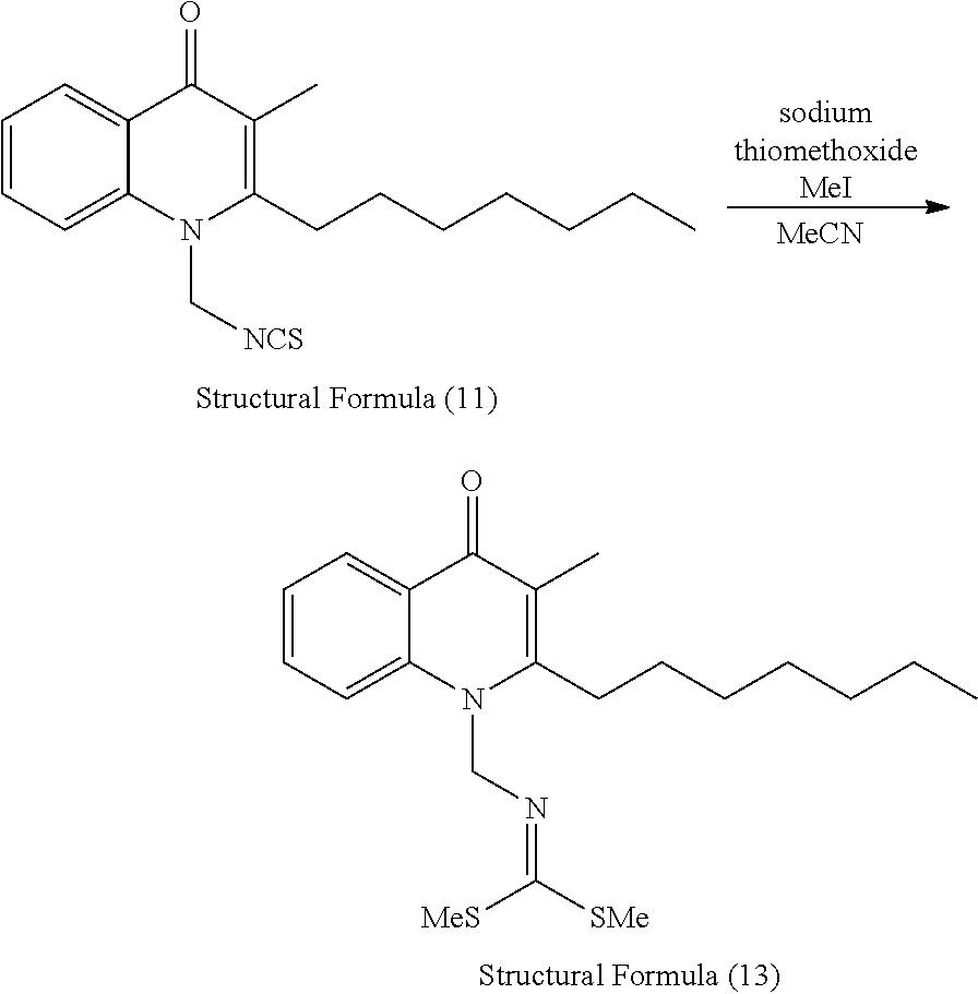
C1=CC=C2C(=C1)C(=O)C(C)=C(CCCCCCC)N2CN=C([MeS])[SMe].[sodiumthiomethoxideMeI].[MeCN].C1=CC=C2C(=C1)C(=O)C(C)=C(CCCCCCC)N2C[NCS]
